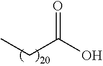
O=C(O)CC
